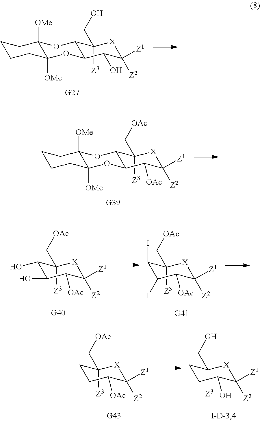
C1(CO)([Z3])[X]C([Z1])([Z2])C(O)C2C1OC1([OMe])C([OMe])(O2)CCCC1.C1(C[OAc])([Z3])[X]C([Z1])([Z2])C([OAc])C2C1OC1([OMe])C([OMe])(O2)CCCC1.C1(C[OAc])([Z3])[X]C([Z1])([Z2])C([OAc])C(I)C1I.C1(C[OAc])([Z3])[X]C([Z1])([Z2])C([OAc])C(O)C1O.C1(CO)([Z3])[X]C([Z1])([Z2])C(O)CC1.C1(C[OAc])([Z3])[X]C([Z1])([Z2])C([OAc])CC1
